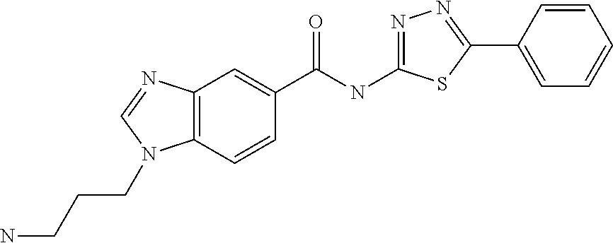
C12=C(C=CC(C(NC3=NN=C(C4=CC=CC=C4)S3)=O)=C1)N(CCCN)C=N2
